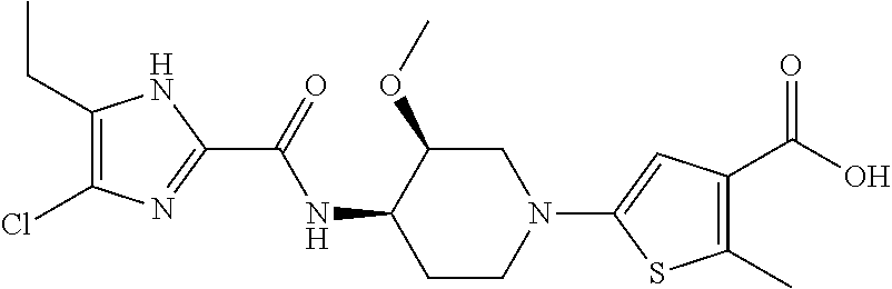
C1(CC)=C(Cl)N=C(C(=O)NC2CCN(C3=CC(C(O)=O)=C(C)S3)CC2OC)N1
